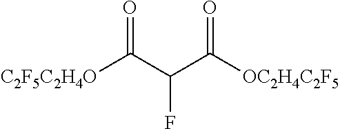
[C2F5C2H4O]C(C(C([OC2H4C2F5])=O)F)=O
